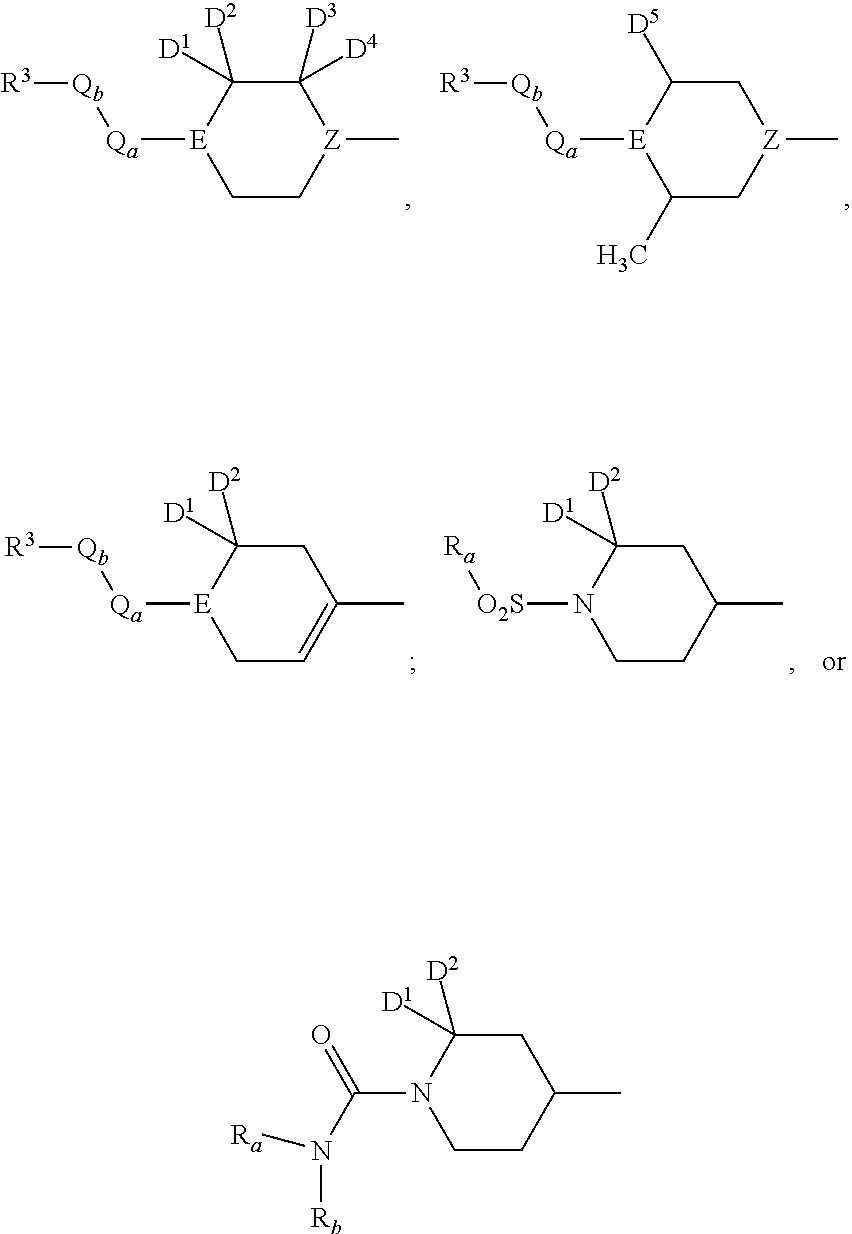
C1C[Z](C)C([D4])([D3])C([D1])([D2])[E]1[Qa][Qb][R3].C1(C)C[Z](C)CC([D5])[E]1[Qa][Qb][R3].C1C=C(C)CC([D1])([D2])[E]1[Qa][Qb][R3].C1CC(C)CC([D1])([D2])N1[O2S][Ra].C1CC(C)CC([D1])([D2])N1C(N([Rb])[Ra])=O
